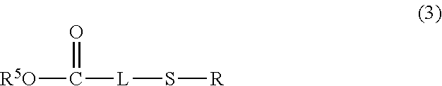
[R5O]C([L]S[R])=O
